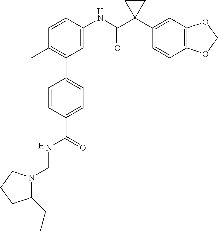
C1=C(NC(C2(C3=CC4=C(C=C3)OCO4)CC2)=O)C=CC(C)=C1C1=CC=C(C(=O)NCN2C(CC)CCC2)C=C1.[H]
